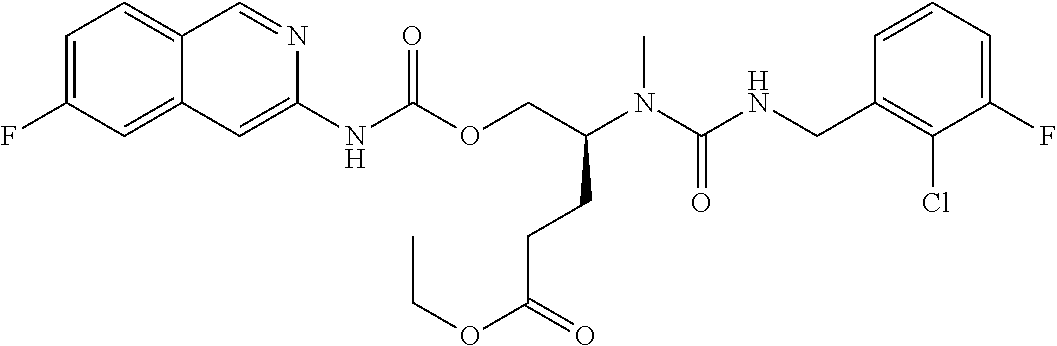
C1=CC(CNC(N(C(COC(NC2=CC3=CC(F)=CC=C3C=N2)=O)CCC(OCC)=O)C)=O)=C(Cl)C(F)=C1
